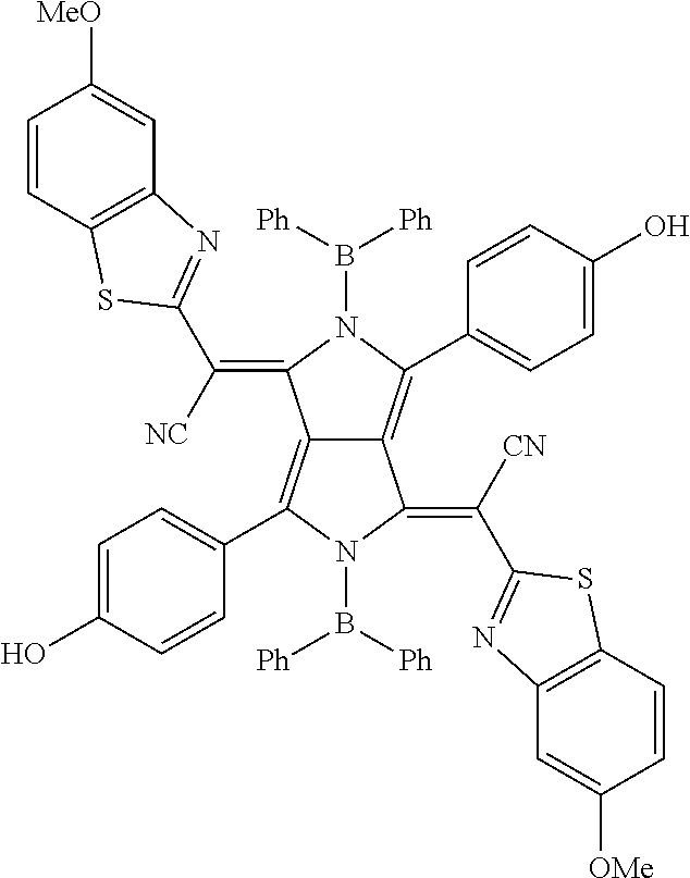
C1=CC2=C(C=C1[MeO])N=C(C([NC])=C1C3=C(C4=CC=C(O)C=C4)N(B([Ph])[Ph])C(=C([CN])C4=NC5=C(C=CC([OMe])=C5)S4)C3=C(C3=CC=C(O)C=C3)N1B([Ph])[Ph])S2
